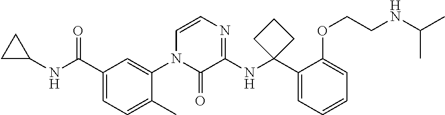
C1C(NC(C2=CC=C(C)C(N3C(=O)C(NC4(C5=CC=CC=C5OCCNC(C)C)CCC4)=NC=C3)=C2)=O)C1
